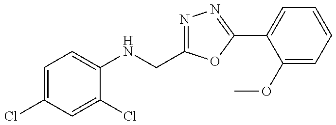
C1=C(Cl)C=C(Cl)C(NCC2=NN=C(C3=CC=CC=C3OC)O2)=C1
